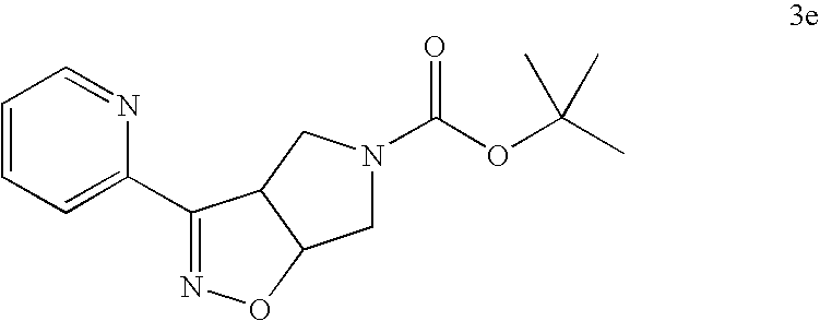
C1=CC=C(C2=NOC3C2CN(C(OC(C)(C)C)=O)C3)N=C1
